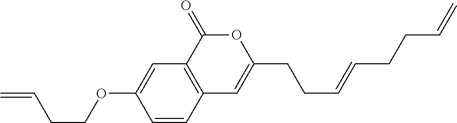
C1=CC2=C(C=C1OCCC=C)C(=O)OC(CCC=CCCC=C)=C2
